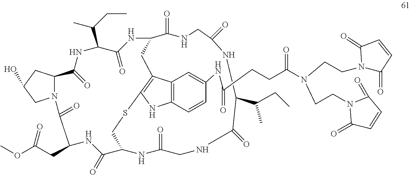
C12=C(C=CC(NC(=O)CCC(=O)N(CCN3C(=O)C=CC3=O)CCN3C(=O)C=CC3=O)=C1)NC1=C2CC2C(=O)NCC(=O)NC(C(CC)C)C(=O)NCC(=O)NC(CS1)C(=O)NC(CC(=O)OC)C(=O)N1C(C(=O)NC(C(CC)C)C(=O)N2)CC(O)C1
